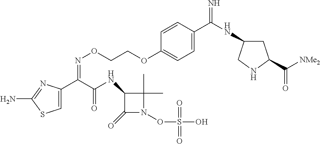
C1=C(C(C(NC2C(=O)N(OS(O)(=O)=O)C2(C)C)=O)=NOCCOC2=CC=C(C(NC3CC(C([NMe2])=O)NC3)=N)C=C2)N=C(N)S1
